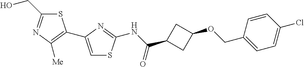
C(O)C1=NC([Me])=C(C2=CSC(NC(C3CC(OCC4=CC=C(Cl)C=C4)C3)=O)=N2)S1
